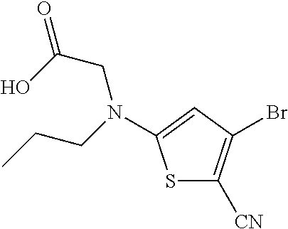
S1C([CN])=C(Br)C=C1N(CC(O)=O)CCC
